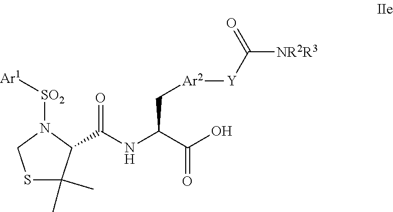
C1(C(NC(C(O)=O)C[Ar2][Y]C([NR2R3])=O)=O)N([SO2][Ar1])CSC1(C)C
